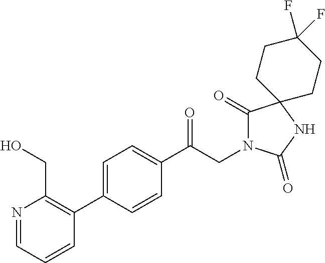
C1(C(CN2C(=O)C3(NC2=O)CCC(F)(F)CC3)=O)=CC=C(C2=C(CO)N=CC=C2)C=C1
